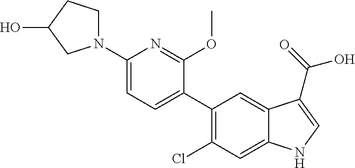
C1(C2=CC=C(N3CCC(O)C3)N=C2OC)=C(Cl)C=C2C(=C1)C(C(=O)O)=CN2
